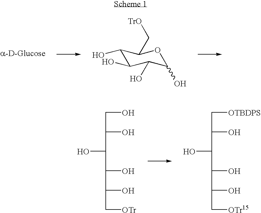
C1(O)C(O)C(O)C(O)OC1C[TrO].OC(C(O)CO)C(O)C(O)C[OTr].OC(C(O)C[OTBDPS])C(O)C(O)C[OTr15]
